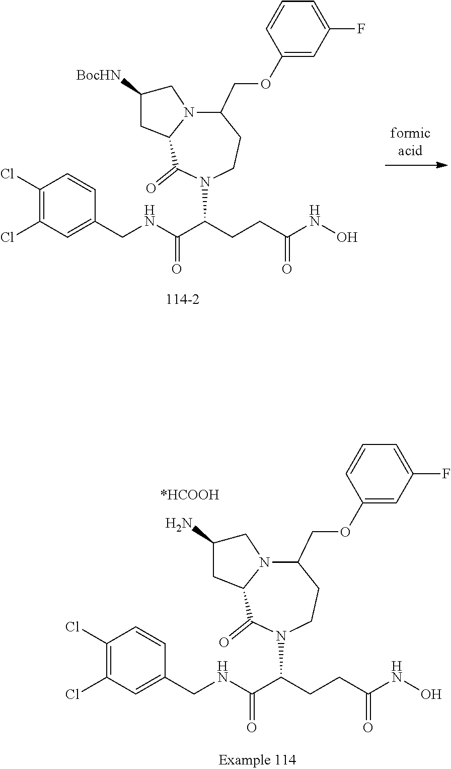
C1(Cl)=C(Cl)C=C(CNC(C(CCC(NO)=O)N2CCC(COC3=CC(F)=CC=C3)N3C(C2=O)CC([BocHN])C3)=O)C=C1.C1(Cl)=C(Cl)C=C(CNC(C(CCC(NO)=O)N2CCC(COC3=CC(F)=CC=C3)N3C(C2=O)CC(N)C3)=O)C=C1
